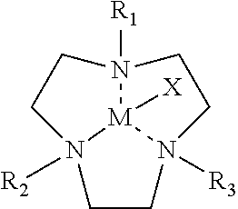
C1CN2([R3])CCN3([R1])CCN1([R2])[M]32[X]
